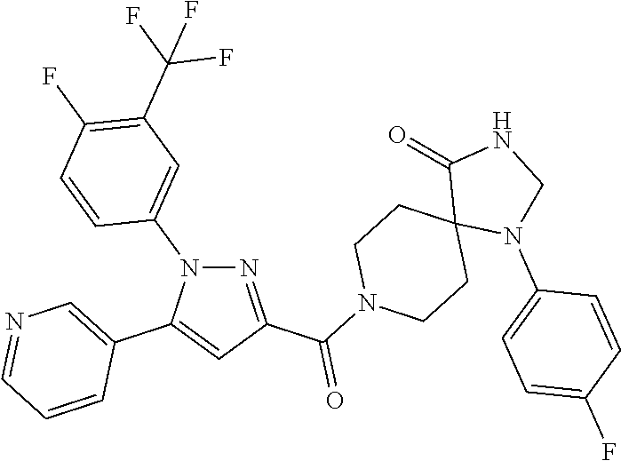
N1=C(C(N2CCC3(CC2)N(C2=CC=C(F)C=C2)CNC3=O)=O)C=C(C2=CN=CC=C2)N1C1=CC(C(F)(F)F)=C(F)C=C1
